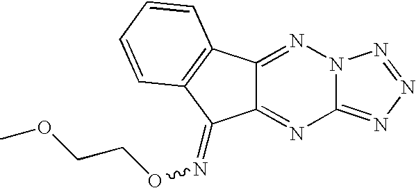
C12=NN=NN1N=C1C(=N2)C(=NOCCOC)C2=C1C=CC=C2
